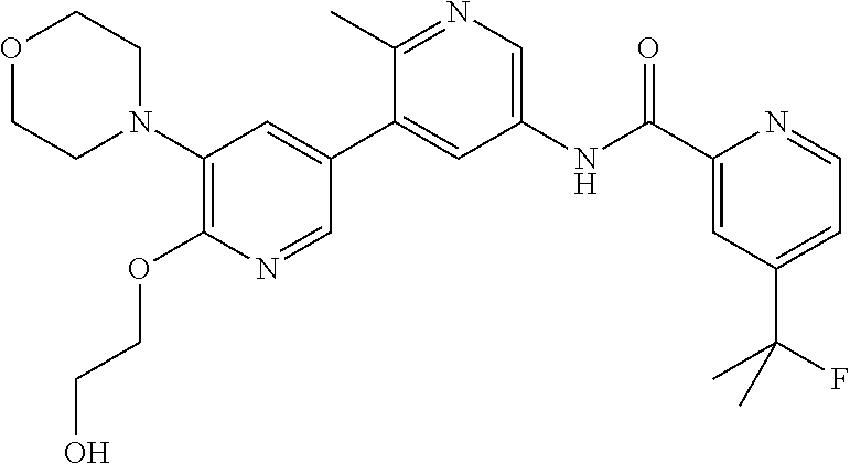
O1CCN(C2=C(OCCO)N=CC(C3=CC(NC(C4=CC(C(C)(F)C)=CC=N4)=O)=CN=C3C)=C2)CC1
